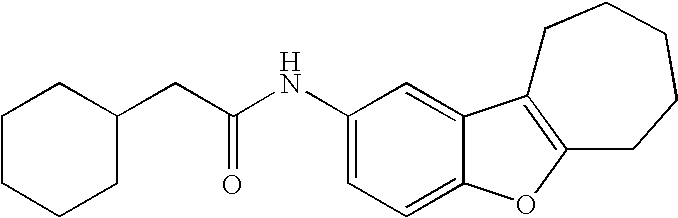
C1(NC(CC2CCCCC2)=O)=CC=C2C(=C1)C1=C(O2)CCCCC1
